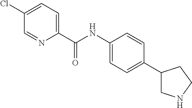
C(NC1=CC=C(C2CNCC2)C=C1)(=O)C1=CC=C(Cl)C=N1
